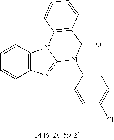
C1=CC2=C(C=C1)N=C1N2C2=C(C(=O)N1C1=CC=C(Cl)C=C1)C=CC=C2
